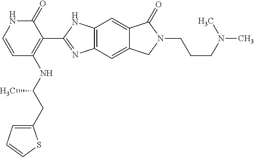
C1=CC(NC(CC2=CC=CS2)C)=C(C2=NC3=C(N2)C=C2C(=C3)CN(CCCN(C)C)C2=O)C(=O)N1
